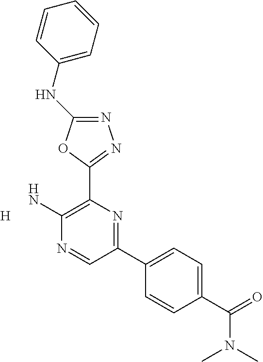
N1=C(NC2=CC=CC=C2)OC(C2=C(N)N=CC(C3=CC=C(C(=O)N(C)C)C=C3)=N2)=N1.[H]
